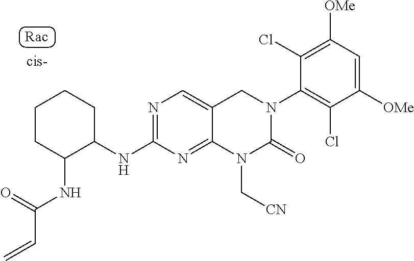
C1CC(NC(C=C)=O)C(NC2=NC=C3C(=N2)N(C[CN])C(=O)N(C2=C(Cl)C([OMe])=CC([OMe])=C2Cl)C3)CC1
